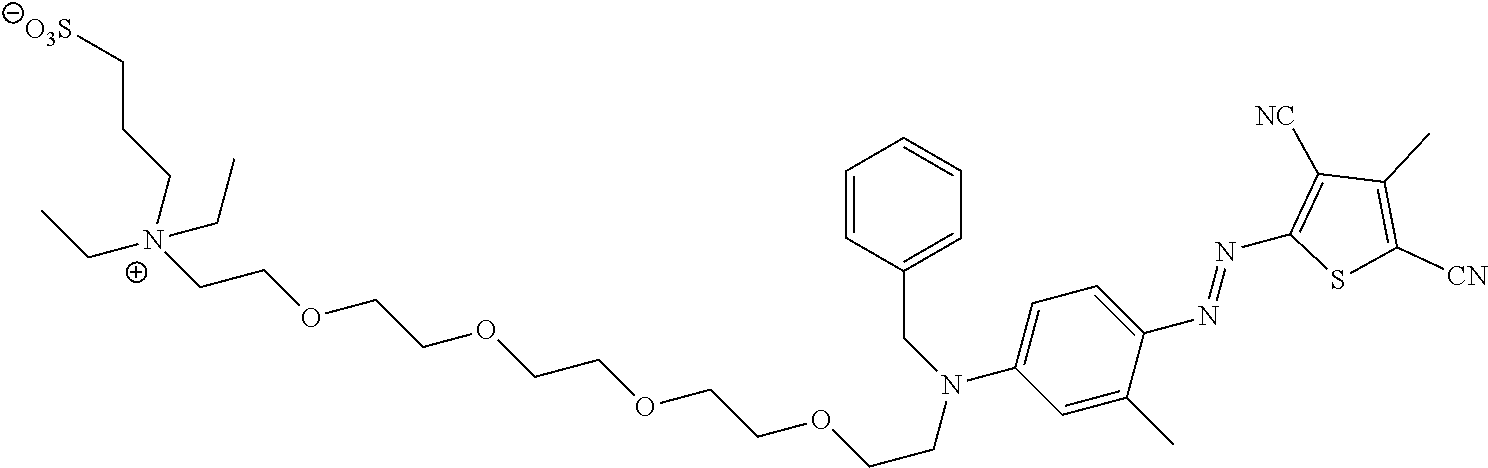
C1=C(C)C(N=NC2=C([NC])C(C)=C([CN])S2)=CC=C1N(CC1=CC=CC=C1)CCOCCOCCOCCOCC[N+](CC)(CCC[O3S])CC
